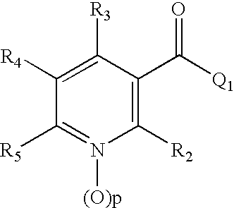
C1([R3])=C([R4])C([R5])=N([(O)p])C([R2])=C1C([Q1])=O
